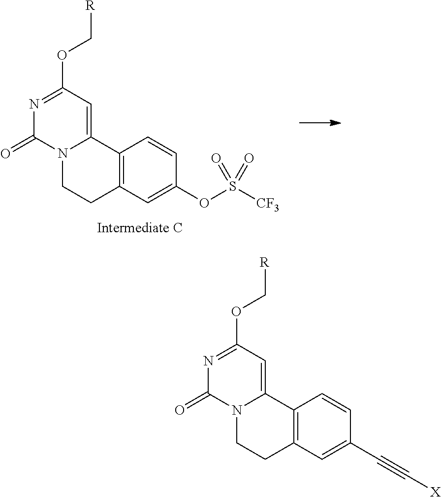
N1=C(OC[R])C=C2N(C1=O)CCC1=C2C=CC(OS([CF3])(=O)=O)=C1.N1=C(OC[R])C=C2N(C1=O)CCC1=C2C=CC(C#C[X])=C1
